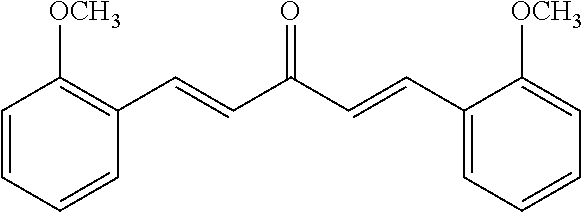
C1=C([OCH3])C(C=CC(=O)C=CC2=C([OCH3])C=CC=C2)=CC=C1
